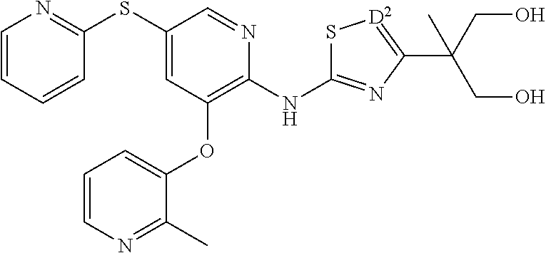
C1(SC2=CC(OC3=CC=CN=C3C)=C(NC3=NC(C(CO)(CO)C)=[D2]S3)N=C2)=NC=CC=C1
